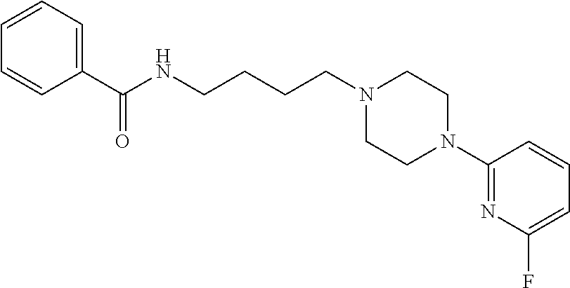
C(CCCN1CCN(C2=NC(F)=CC=C2)CC1)NC(C1=CC=CC=C1)=O
